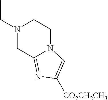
N1(CC)CCN2C(=NC([CO2CH2CH3])=C2)C1
